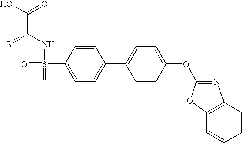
C(C(NS(=O)(=O)C1=CC=C(C2=CC=C(OC3=NC4=C(O3)C=CC=C4)C=C2)C=C1)[R])(O)=O
